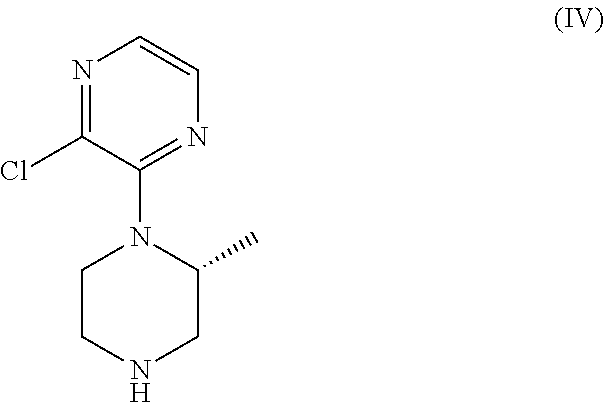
N1=C(Cl)C(N2CCNCC2C)=NC=C1
